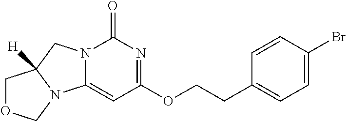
C1(CCOC2=NC(=O)N3C(=C2)N2C([H])(C3)COC2)=CC=C(Br)C=C1
